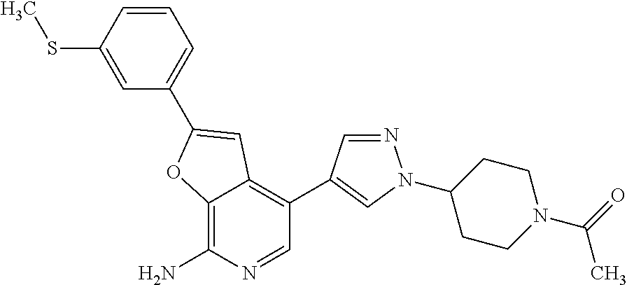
C12=C(N)N=CC(C3=CN(C4CCN(C(=O)C)CC4)N=C3)=C1C=C(C1=CC=CC(SC)=C1)O2
